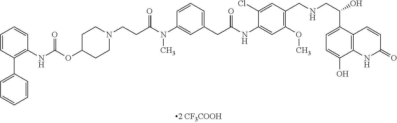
C1=CC(C2=CC=CC=C2)=C(NC(=O)OC2CCN(CCC(N(C3=CC(CC(NC4=CC(OC)=C(CNCC(O)C5=CC=C(O)C6=C5C=CC(=O)N6)C=C4Cl)=O)=CC=C3)C)=O)CC2)C=C1
